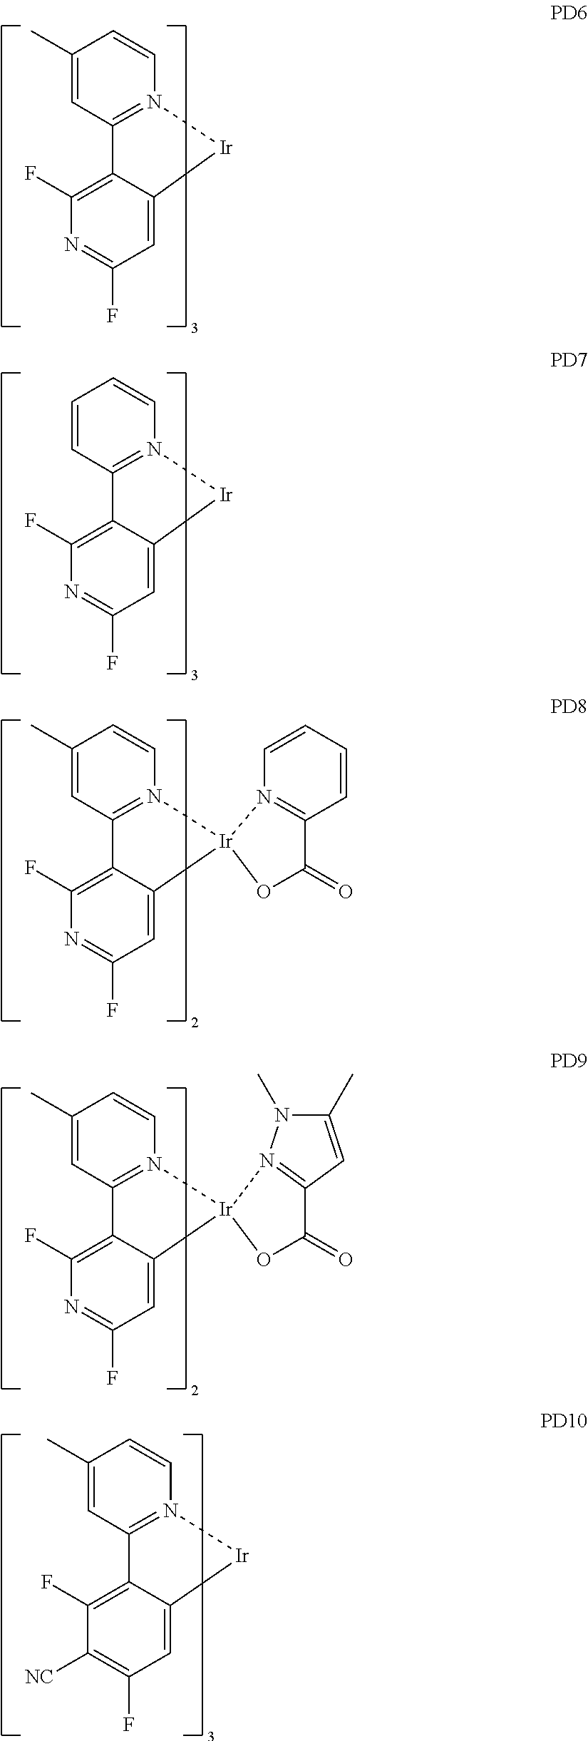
C12=C(F)N=C(F)C=C1[Ir]N1=C2C=C(C)C=C1.C12=C(F)N=C(F)C=C1[Ir]1(N3=C2C=C(C)C=C3)N2=C(C=CC=C2)C(=O)O1.C12=C(F)N=C(F)C=C1[Ir]1(N3=C2C=C(C)C=C3)OC(=O)C2=N1N(C)C(C)=C2.C12=C(F)N=C(F)C=C1[Ir]N1=C2C=CC=C1.C12=C(F)C([NC])=C(F)C=C1[Ir]N1=C2C=C(C)C=C1
